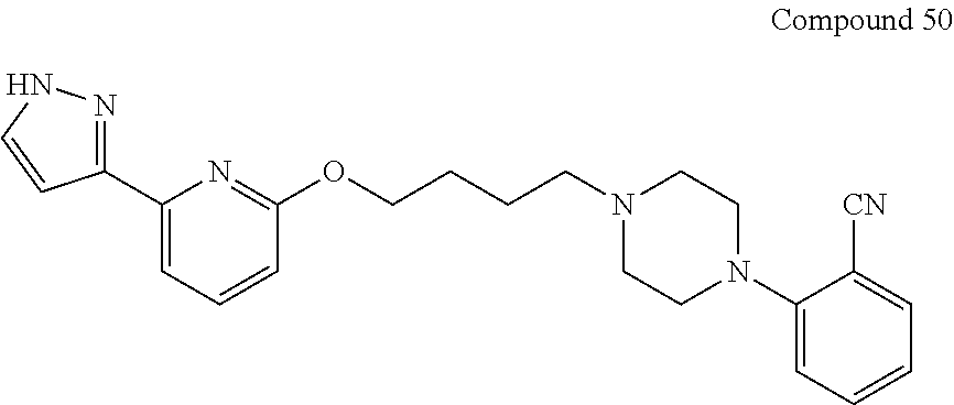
C1(C2=CC=CC(OCCCCN3CCN(C4=CC=CC=C4[CN])CC3)=N2)=NNC=C1
